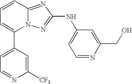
C1(C2=CC=NC([CF3])=C2)=CC=CC2=NC(NC3=CC=NC(CO)=C3)=NN12
